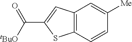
C12=C(C=CC([Me])=C1)SC(C([tBuO])=O)=C2
